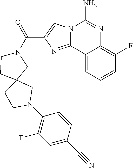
N12C(=NC(C(N3CCC4(C3)CCN(C3=C(F)C=C(C#N)C=C3)C4)=O)=C1)C1=CC=CC(F)=C1N=C2N
